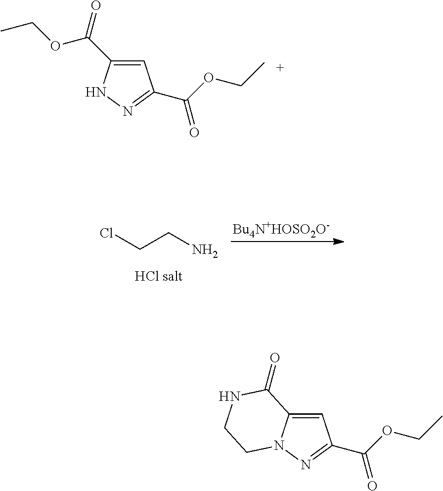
C1=C(C(=O)OCC)NN=C1C(OCC)=O.C(CN)Cl.C1=C2N(N=C1C(OCC)=O)CCNC2=O
